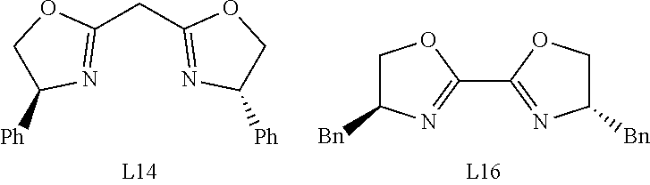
C1(CC2=NC([Ph])CO2)=NC([Ph])CO1.C1(C2=NC([Bn])CO2)=NC([Bn])CO1
